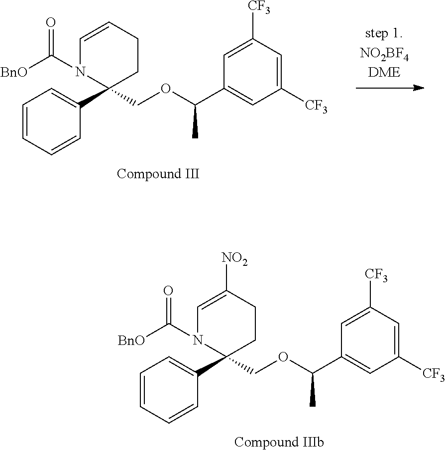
C1(COC(C2=CC([CF3])=CC([CF3])=C2)C)(C2=CC=CC=C2)CCC([NO2])=CN1C([BnO])=O.C1(COC(C2=CC([CF3])=CC([CF3])=C2)C)(C2=CC=CC=C2)CCC=CN1C([BnO])=O
